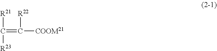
[R21]C([R23])=C([R22])[COOM21]
